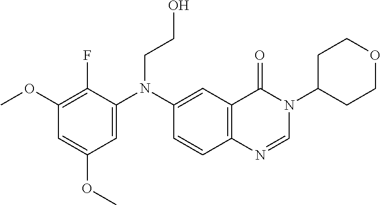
C1(OC)=C(F)C(N(C2=CC3=C(C=C2)N=CN(C2CCOCC2)C3=O)CCO)=CC(OC)=C1
